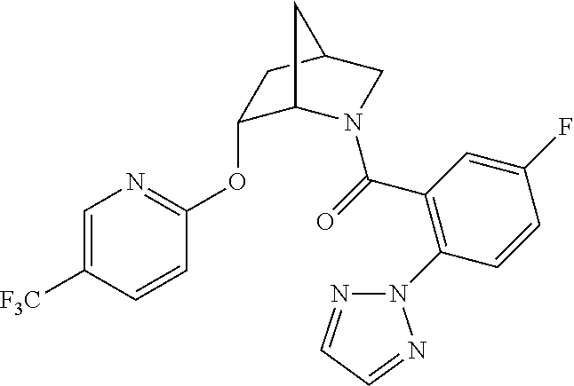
C1=C([F3C])C=CC(OC2C3N(C(=O)C4=C(N5N=CC=N5)C=CC(F)=C4)CC(C2)C3)=N1
